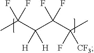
CC(C(C(C(F)([CF3])C)(F)F)([H])[H])(F)F
